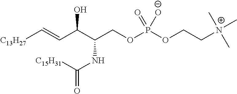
OC(C(COP(OCC[N+](C)(C)C)(=O)[O-])NC([C15H31])=O)C=C[C13H27]
